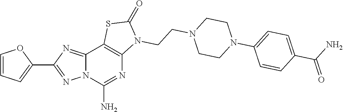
C12=NC(C3=CC=CO3)=NN1C(N)=NC1=C2SC(=O)N1CCN1CCN(C2=CC=C(C(N)=O)C=C2)CC1
